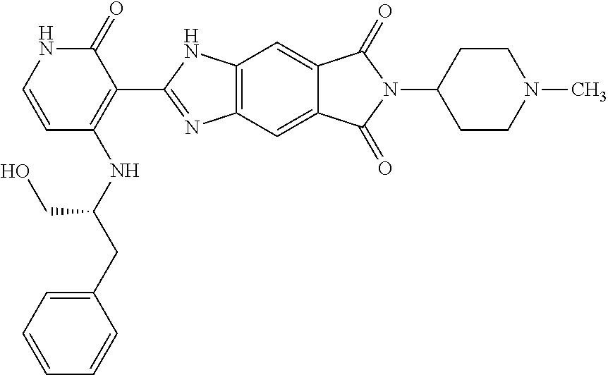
C1=C(CC(NC2=C(C3=NC4=C(N3)C=C3C(=C4)C(=O)N(C4CCN(C)CC4)C3=O)C(=O)NC=C2)CO)C=CC=C1
